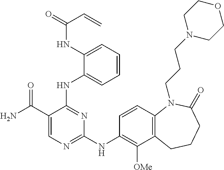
N(C1=NC(NC2=C([OMe])C3=C(C=C2)N(CCCN2CCOCC2)C(=O)CCC3)=NC=C1C(N)=O)C1=CC=CC=C1NC(C=C)=O
